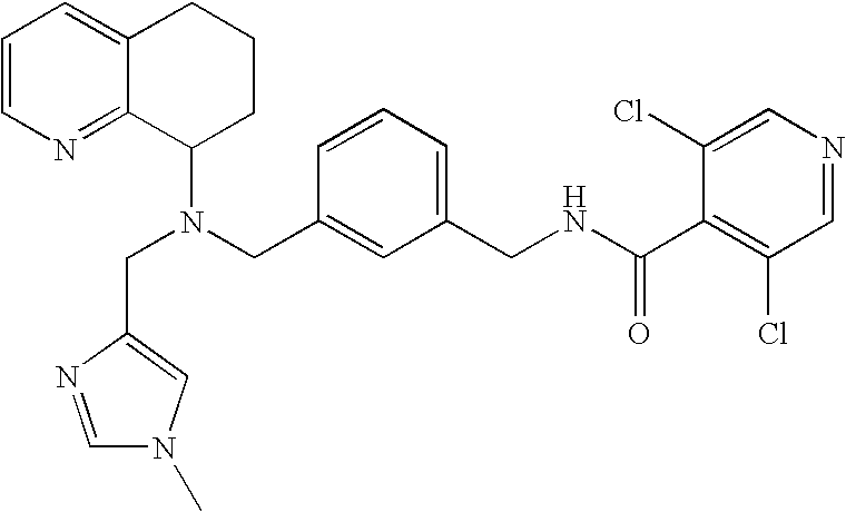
N(CC1=CC(CNC(C2=C(Cl)C=NC=C2Cl)=O)=CC=C1)(C1CCCC2=CC=CN=C12)CC1=CN(C)C=N1
